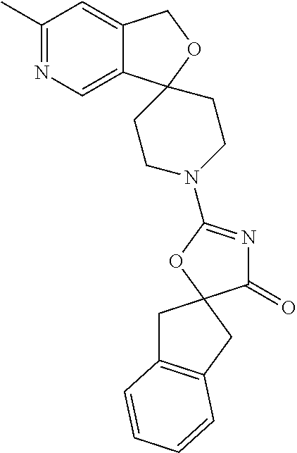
C1(C)=NC=C2C(=C1)COC21CCN(C2=NC(=O)C3(O2)CC2=C(C3)C=CC=C2)CC1
